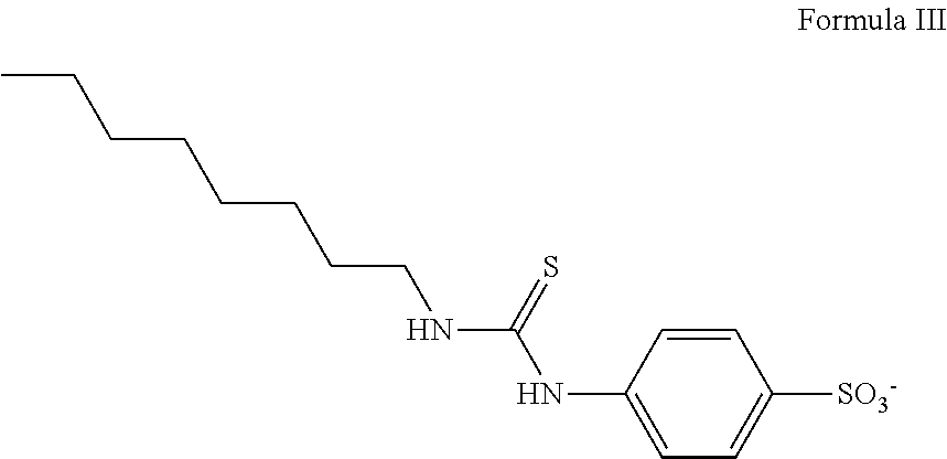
CCCCCCCCNC(=S)NC1=CC=C([SO3-])C=C1
